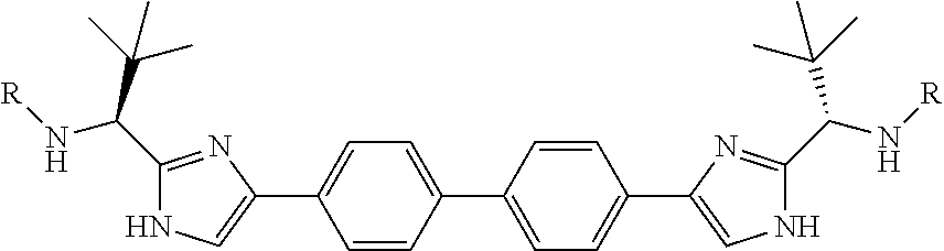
C1=CC(C2=CC=C(C3=CNC(C(N[R])C(C)(C)C)=N3)C=C2)=CC=C1C1=CNC(C(C(C)(C)C)N[R])=N1
